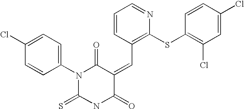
C1=C(Cl)C=CC(N2C(=S)NC(=O)C(=CC3=C(SC4=C(Cl)C=C(Cl)C=C4)N=CC=C3)C2=O)=C1
